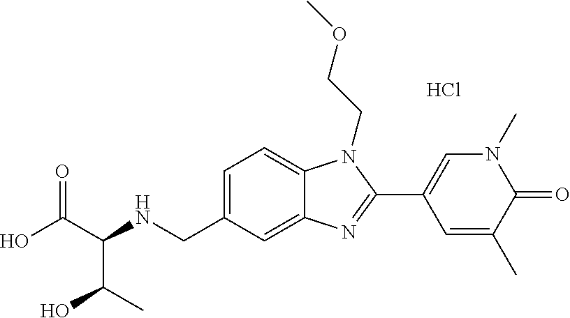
OC(C(NCC1=CC=C2C(=C1)N=C(C1=CN(C)C(=O)C(C)=C1)N2CCOC)C(C)O)=O.Cl
